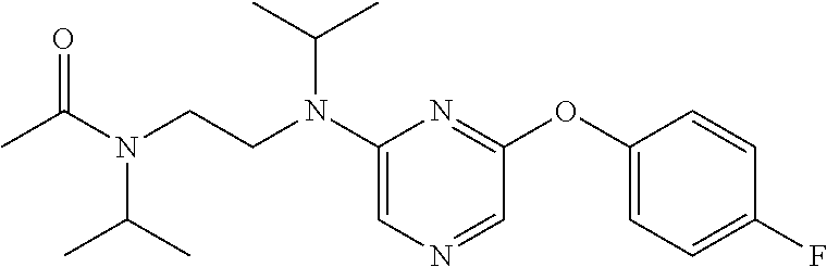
C1(N(CCN(C(C)C)C(=O)C)C(C)C)=CN=CC(OC2=CC=C(F)C=C2)=N1
